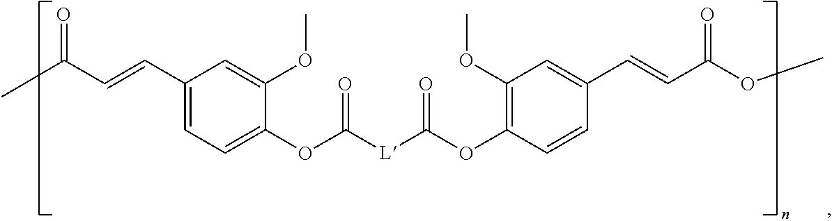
O=C(C)C=CC1=CC=C(OC([L]C(OC2=C(OC)C=C(C=CC(OC)=O)C=C2)=O)=O)C(OC)=C1
